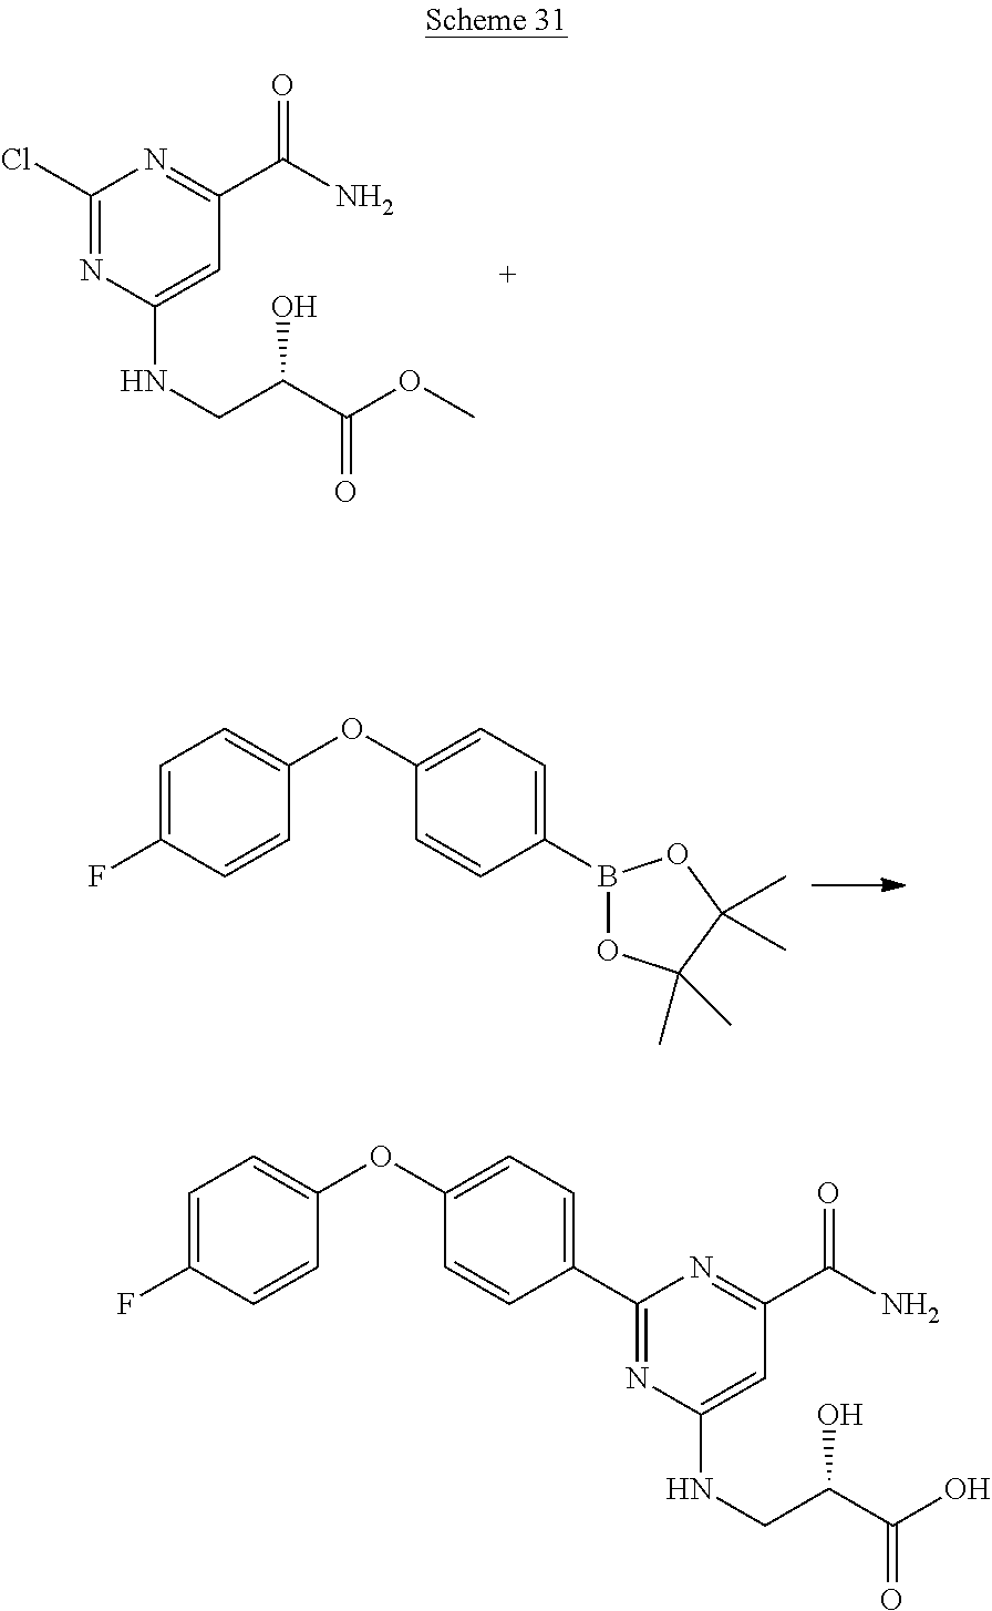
C1=C(F)C=CC(OC2=CC=C(B3OC(C)(C)C(C)(C)O3)C=C2)=C1.C1(Cl)=NC(NCC(C(OC)=O)O)=CC(C(N)=O)=N1.C1(C2=CC=C(OC3=CC=C(F)C=C3)C=C2)=NC(NCC(C(O)=O)O)=CC(C(N)=O)=N1
